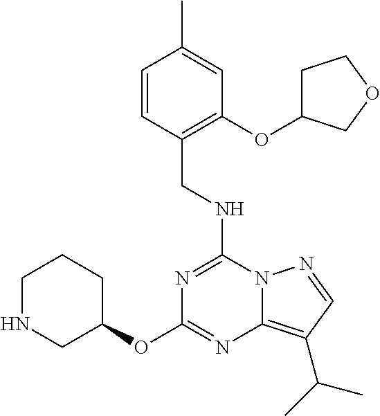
C(NC1=NC(OC2CCCNC2)=NC2=C(C(C)C)C=NN12)C1=C(OC2CCOC2)C=C(C)C=C1
